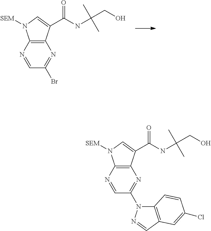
N1=CC(Br)=NC2=C1N([SEM])C=C2C(NC(CO)(C)C)=O.N1=CC(N2C3=C(C=N2)C=C(Cl)C=C3)=NC2=C1N([SEM])C=C2C(NC(CO)(C)C)=O
